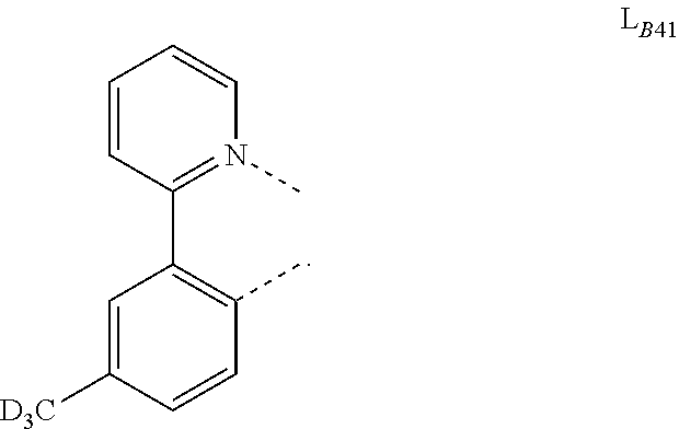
C1=CC(C2=C(C)C=CC([D3C])=C2)=N(C)C=C1
